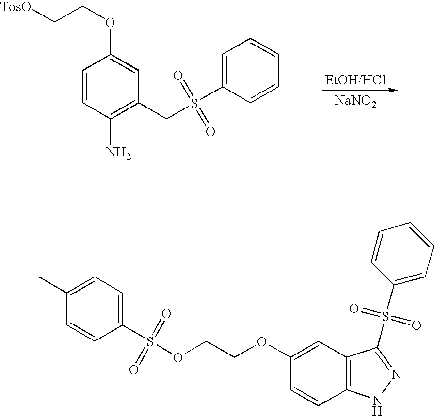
C1=CC(N)=C(CS(=O)(=O)C2=CC=CC=C2)C=C1OCC[TosO].[NaNO2].C1(C)=CC=C(S(=O)(=O)OCCOC2=CC3=C(C=C2)NN=C3S(=O)(=O)C2=CC=CC=C2)C=C1
